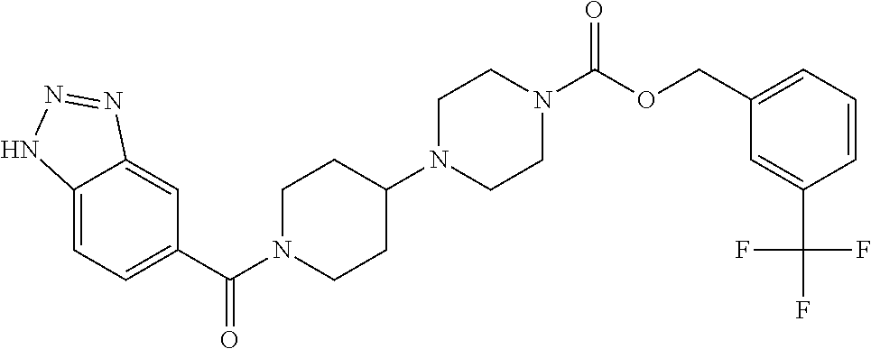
C12=CC=C(C(N3CCC(N4CCN(C(OCC5=CC=CC(C(F)(F)F)=C5)=O)CC4)CC3)=O)C=C1N=NN2
